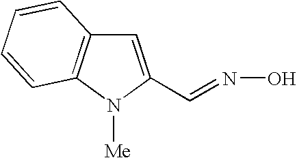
C1=C(C=NO)N([Me])C2=C1C=CC=C2
